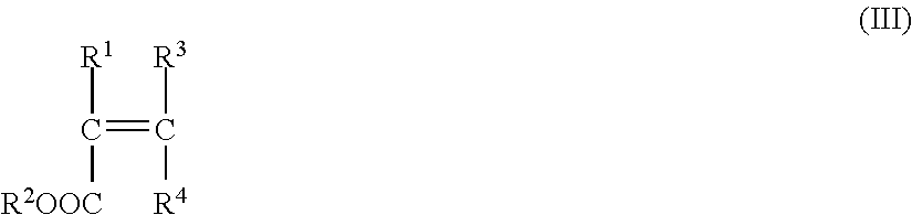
[R1]C([R2OOC])=C([R3])[R4]
